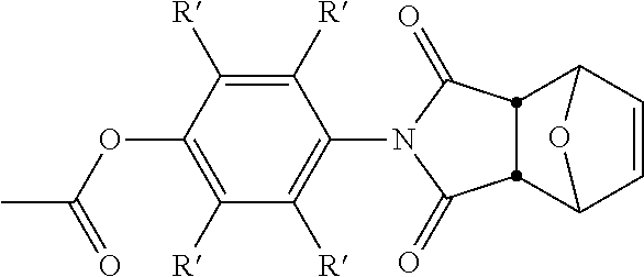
CC(OC1=C([R])C([R])=C(N2C(=O)C3C4C=CC(O4)C3C2=O)C([R])=C1[R])=O
